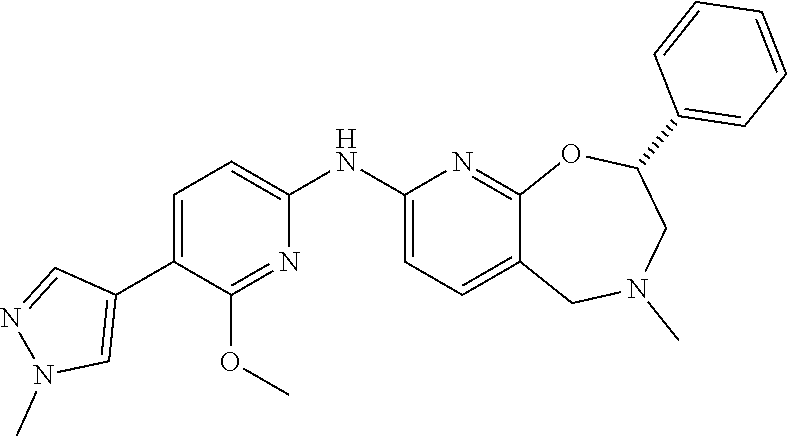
C1=C(C2=CN(C)N=C2)C(OC)=NC(NC2=CC=C3C(=N2)OC(C2=CC=CC=C2)CN(C)C3)=C1
